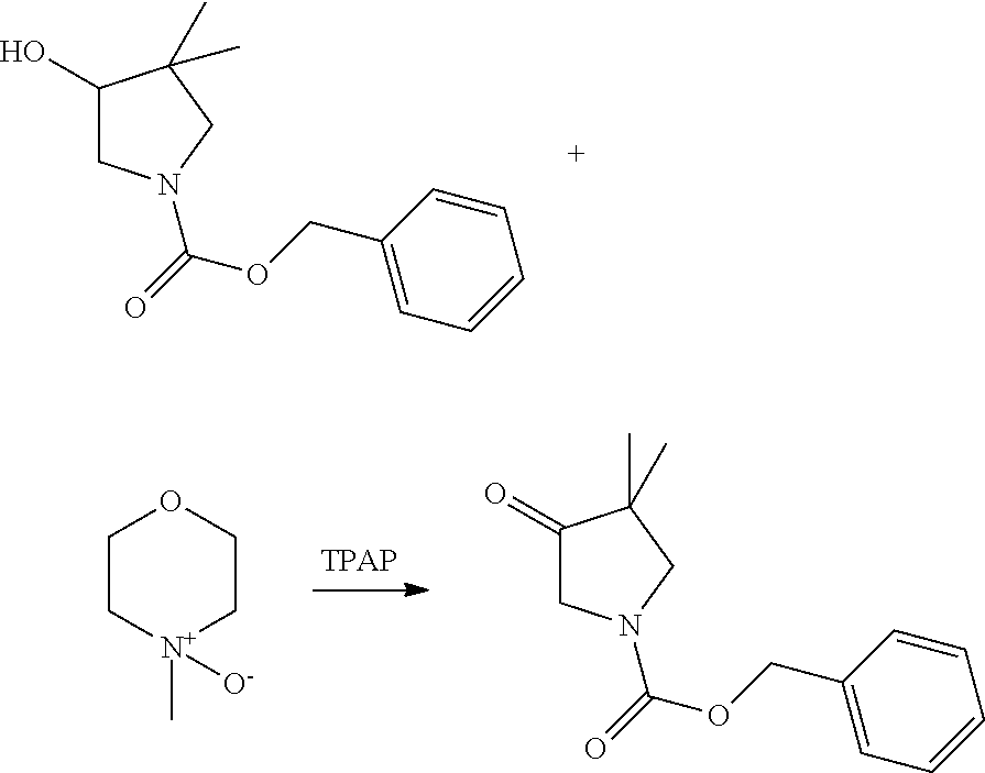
C1(O)CN(C(=O)OCC2=CC=CC=C2)CC1(C)C.C1C[N+](C)([O-])CCO1.C1(=O)CN(C(=O)OCC2=CC=CC=C2)CC1(C)C
